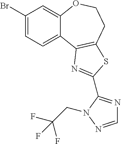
C1(Br)=CC=C2C(=C1)OCCC1=C2N=C(C2=NC=NN2CC(F)(F)F)S1
